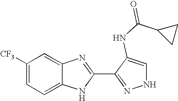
C1=C2C(=CC([CF3])=C1)N=C(C1=NNC=C1NC(C1CC1)=O)N2
